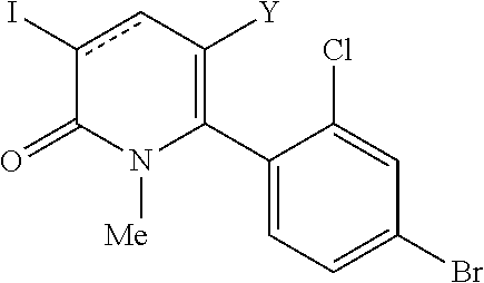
C1(C2=C([Y])cc(I)C(=O)N2[Me])=CC=C(Br)C=C1Cl
